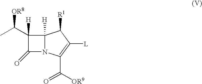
CC(C1([H])C2([H])N(C1=O)C(C(=O)[OR9])=C([L])C2[R1])[OR8]
